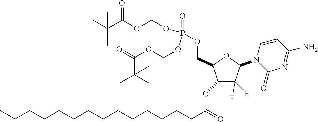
C1(F)(F)C(N2C(=O)N=C(N)C=C2)OC(COP(=O)(OCOC(=O)C(C)(C)C)OCOC(C(C)(C)C)=O)C1OC(CCCCCCCCCCCCCC)=O
